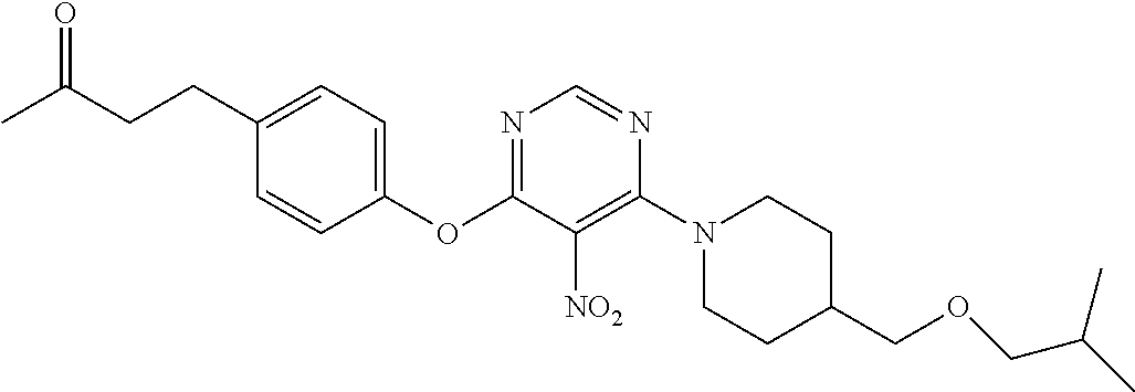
C1(OC2=NC=NC(N3CCC(COCC(C)C)CC3)=C2[NO2])=CC=C(CCC(C)=O)C=C1
